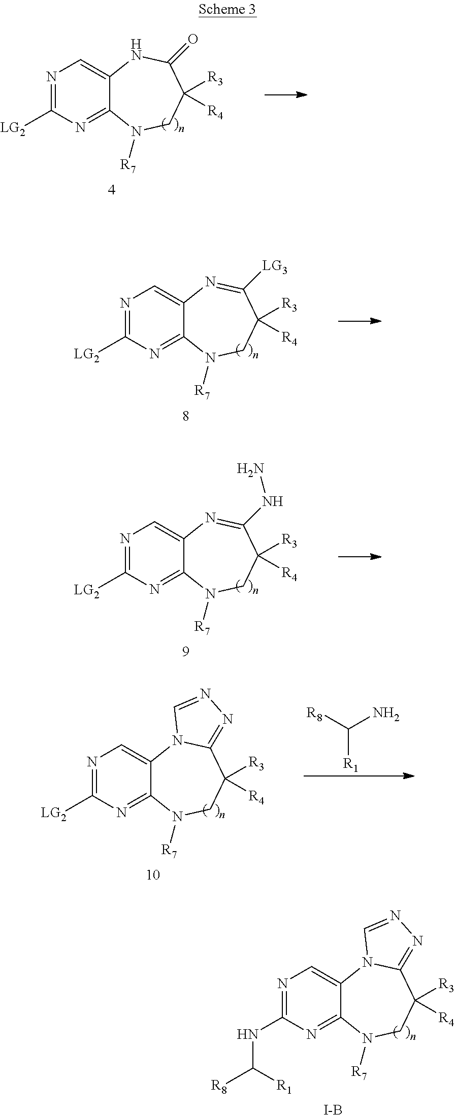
N1=C([LG2])N=C2C(=C1)NC(=O)C([R3])([R4])CN2[R7].N1=C([LG2])N=C2C(=C1)N=C([LG3])C([R3])([R4])CN2[R7].N1=C([LG2])N=C2C(=C1)N=C(NN)C([R3])([R4])CN2[R7].N1=C([LG2])N=C2C(=C1)N1C(=NN=C1)C([R3])([R4])CN2[R7].C([R1])([R8])N.N1=C(NC([R8])[R1])N=C2C(=C1)N1C(=NN=C1)C([R3])([R4])CN2[R7].[I-B]
